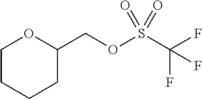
C1CCCC(COS(C(F)(F)F)(=O)=O)O1
